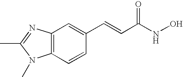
C1(C)=NC2=C(C=CC(C=CC(NO)=O)=C2)N1C
